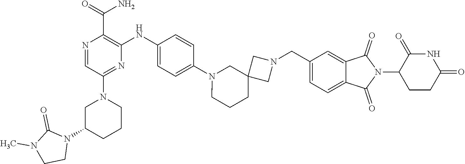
C1N(C2=NC(NC3=CC=C(N4CC5(CCC4)CN(CC4=CC=C6C(=C4)C(=O)N(C4C(=O)NC(=O)CC4)C6=O)C5)C=C3)=C(C(N)=O)N=C2)CCCC1N1C(=O)N(C)CC1
